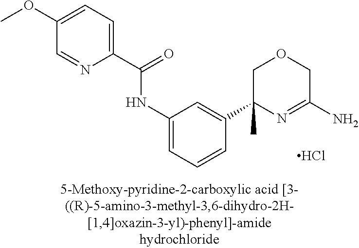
C1(C(=O)NC2=CC=CC(C3(C)N=C(N)COC3)=C2)=CC=C(OC)C=N1.Cl
